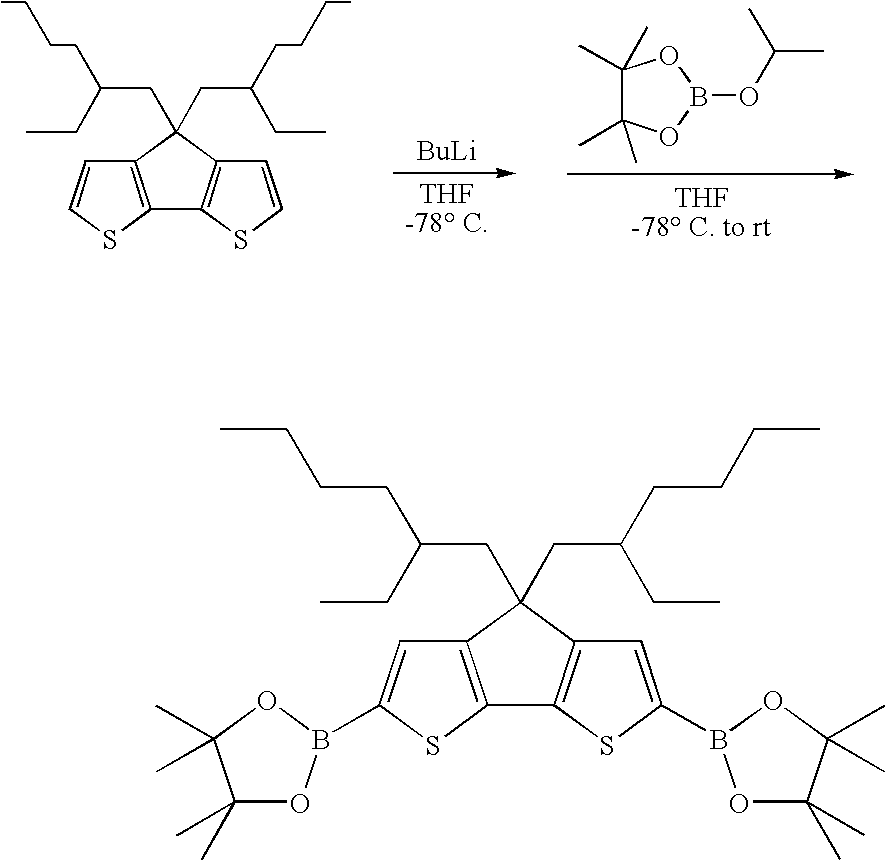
[BuLi].C1(C)(C)C(C)(C)OB(OC(C)C)O1.C1(CC(CC)CCCC)(CC(CC)CCCC)C2=C(SC=C2)C2=C1C=CS2.C12=C(SC(B3OC(C)(C)C(C)(C)O3)=C1)C1=C(C2(CC(CC)CCCC)CC(CC)CCCC)C=C(B2OC(C)(C)C(C)(C)O2)S1
